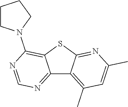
C12=NC=NC(N3CCCC3)=C1SC1=NC(C)=CC(C)=C21
